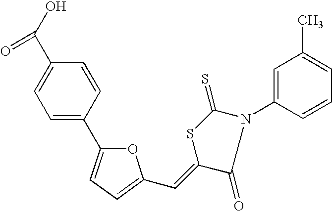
C1=C(C2=CC=C(C=C3C(=O)N(C4=CC(C)=CC=C4)C(=S)S3)O2)C=CC(C(O)=O)=C1
